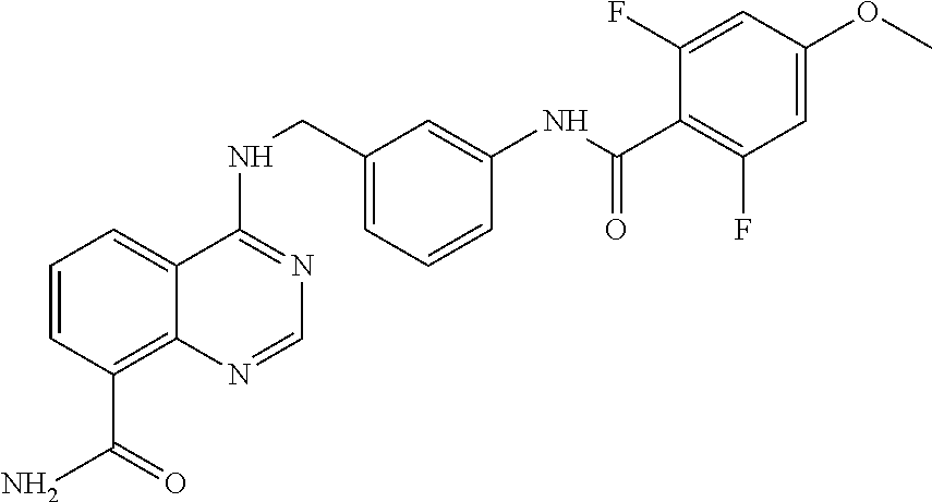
C1=CC(C(N)=O)=C2C(=C1)C(NCC1=CC=CC(NC(=O)C3=C(F)C=C(OC)C=C3F)=C1)=NC=N2
